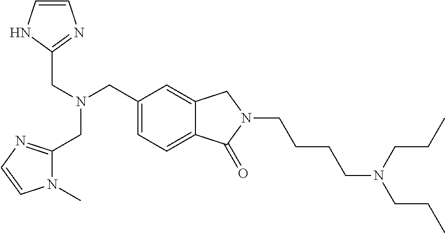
C(N(CC1=CC=C2C(=C1)CN(CCCCN(CCC)CCC)C2=O)CC1=NC=CN1)C1=NC=CN1C
